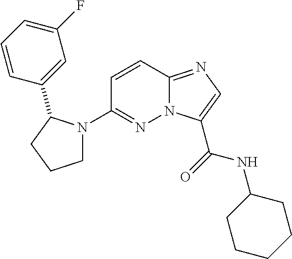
N12C(=NC=C1C(=O)NC1CCCCC1)C=CC(N1CCCC1C1=CC(F)=CC=C1)=N2
